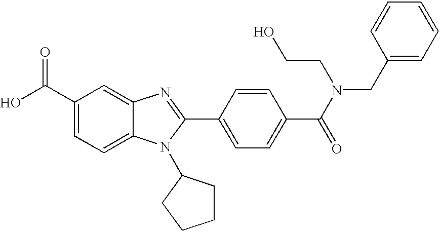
C1(C(O)=O)=CC=C2C(=C1)N=C(C1=CC=C(C(N(CC3=CC=CC=C3)CCO)=O)C=C1)N2C1CCCC1
